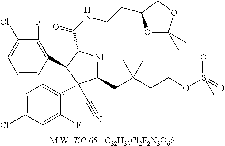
[C32H39Cl2F2N3O6S].C1=CC(C2C(C(=O)NCCC3OC(C)(C)OC3)NC(CC(CCOS(=O)(=O)C)(C)C)C2(C2=CC=C(Cl)C=C2F)C#N)=C(F)C(Cl)=C1
